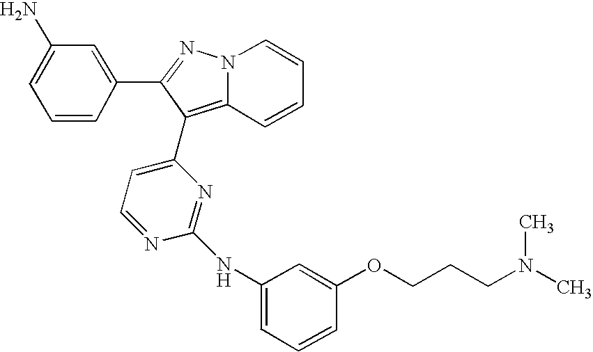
C1(N)=CC=CC(C2=NN3C=CC=CC3=C2C2=CC=NC(NC3=CC=CC(OCCCN(C)C)=C3)=N2)=C1
